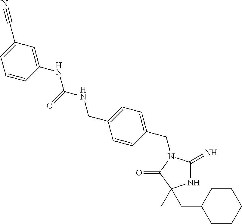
N1C(=N)N(CC2=CC=C(CNC(NC3=CC(C#N)=CC=C3)=O)C=C2)C(=O)C1(CC1CCCCC1)C
